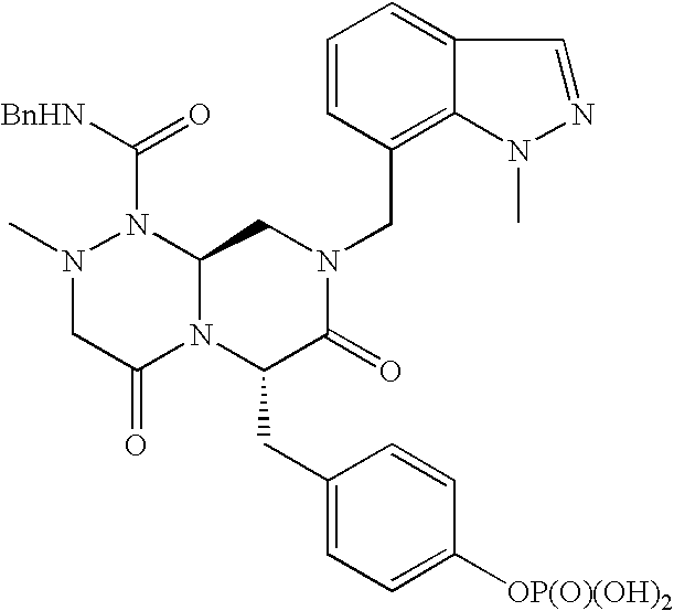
C12=CC=CC(CN3CC4N(C(CC5=CC=C([OP(O)(OH)2])C=C5)C3=O)C(=O)CN(C)N4C([BnHN])=O)=C1N(C)N=C2
